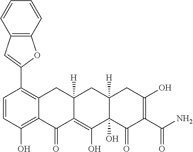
C1=CC(O)=C2C(=C1C1=CC3=C(O1)C=CC=C3)CC1([H])C(=C(O)C3(O)C([H])(C1)CC(O)=C(C(N)=O)C3=O)C2=O
